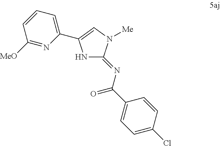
N1C(=NC(=O)C2=CC=C(Cl)C=C2)N([Me])C=C1C1=CC=CC([MeO])=N1
